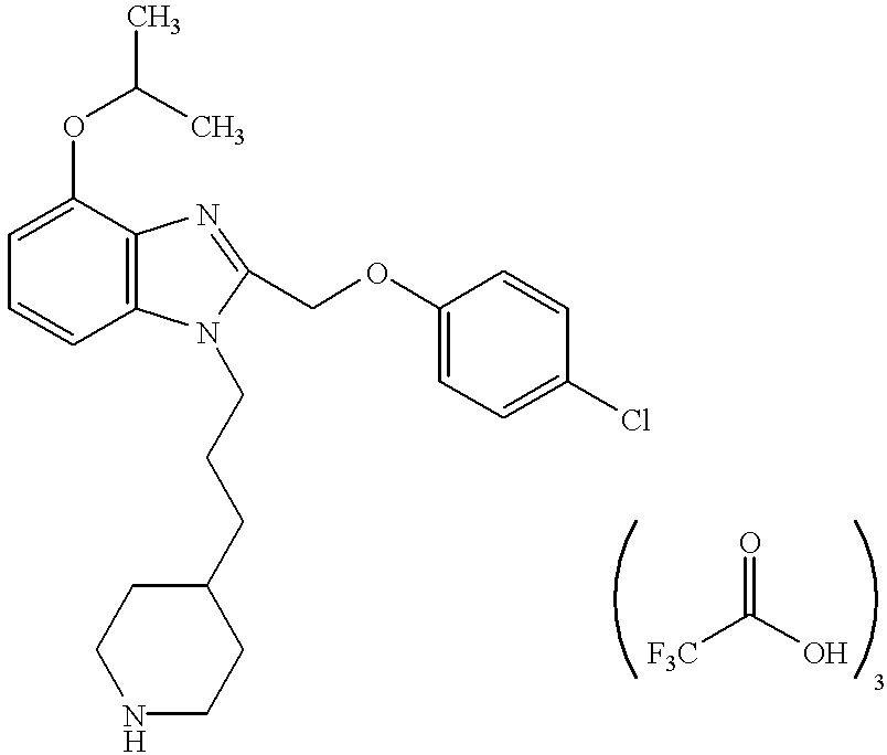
C1=C(OC(C)C)C2=C(C=C1)N(CCCC1CCNCC1)C(COC1=CC=C(Cl)C=C1)=N2.[F3C]C(O)=O
